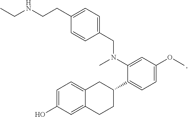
C1(CCNCC)=CC=C(CN(C)C2=CC(OC)=CC=C2C2CC3=CC=C(O)C=C3CC2)C=C1
